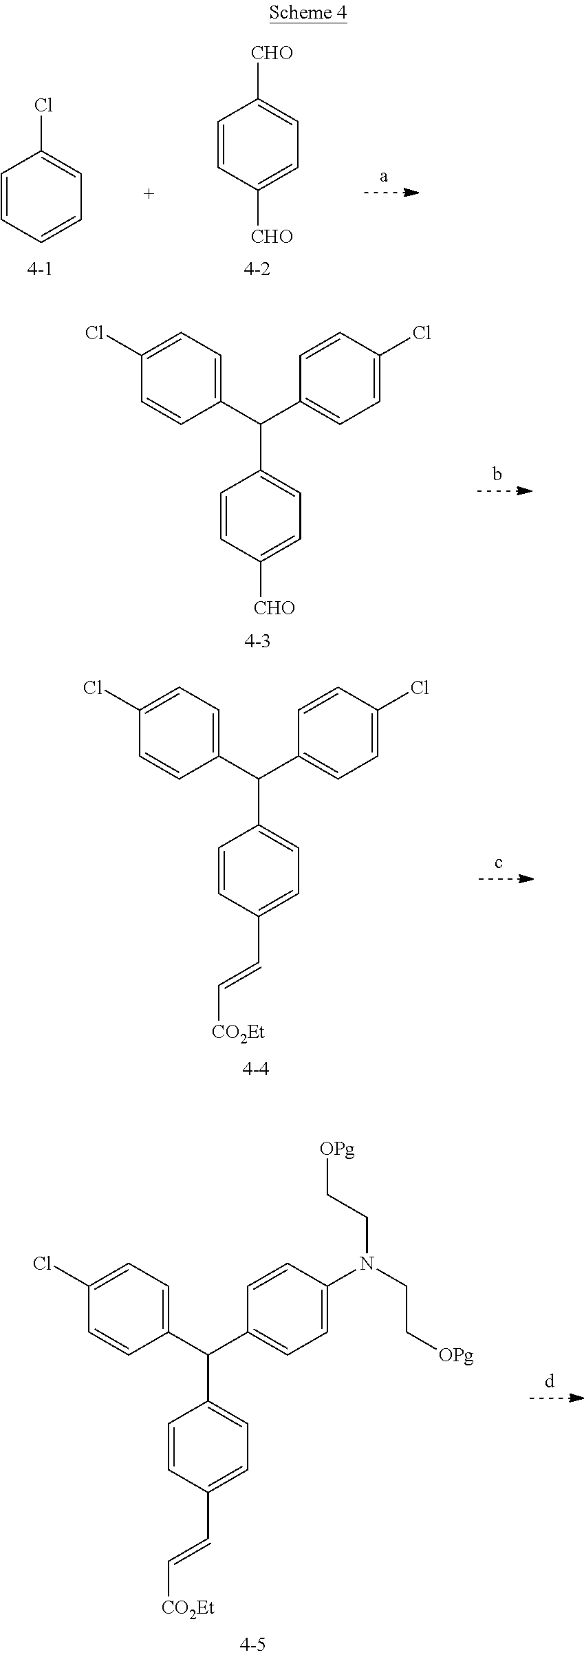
C1=CC=CC=C1Cl.C1=CC([CHO])=CC=C1[CHO].C(C1=CC=C([CHO])C=C1)(C1=CC=C(Cl)C=C1)C1=CC=C(Cl)C=C1.C(C1=CC=C(C=C[CO2Et])C=C1)(C1=CC=C(Cl)C=C1)C1=CC=C(Cl)C=C1.C(C1=CC=C(C=C[CO2Et])C=C1)(C1=CC=C(Cl)C=C1)C1=CC=C(N(CC[OPg])CC[OPg])C=C1
